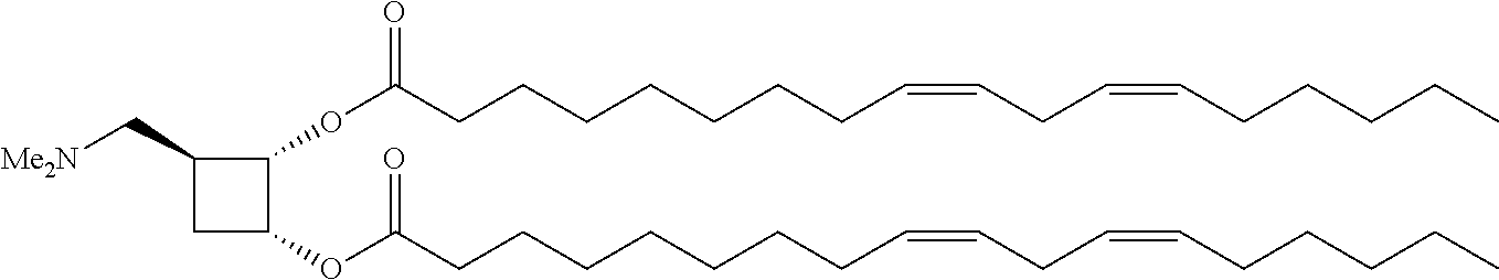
C(CCCCC=CCC=CCCCCC)CCC(OC1C(C[Me2N])CC1OC(CCCCCCCC=CCC=CCCCCC)=O)=O
